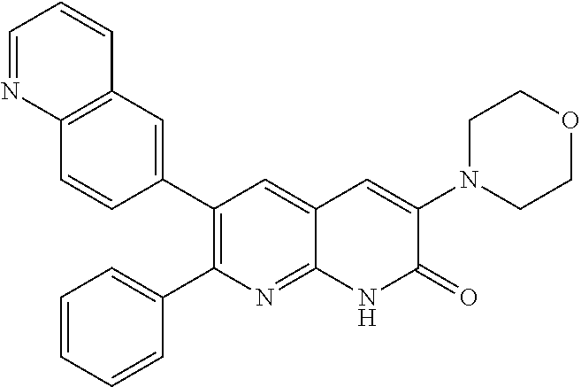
C12=C(C=C(C3=C(C4=CC=CC=C4)N=C4C(=C3)C=C(N3CCOCC3)C(=O)N4)C=C1)C=CC=N2
